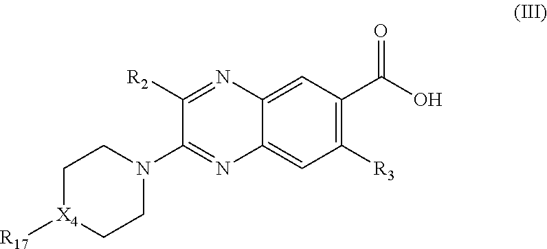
C1([R2])=NC2=CC(C(O)=O)=C([R3])C=C2N=C1N1CC[X4]([R17])CC1
